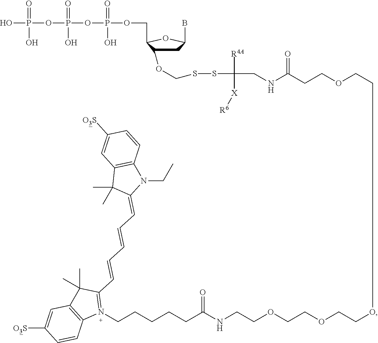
C1C(B)OC(COP(OP(OP(O)(=O)O)(=O)O)(=O)O)C1OCSSC(CNC(=O)CCOCCOCCOCCOCCNC(CCCCCN1=C(C=CC=CC=C2N(CC)C3=C(C2(C)C)C=C([O3S])C=C3)C(C)(C)C2=C1C=CC([O3S])=C2)=O)([R4A])[X][R6]
